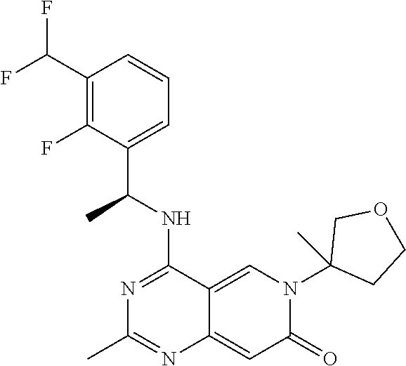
C12=CN(C3(C)CCOC3)C(=O)C=C1N=C(C)N=C2NC(C1=CC=CC(C(F)F)=C1F)C
